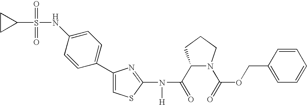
C1(C(=O)N(C2=NC(C3=CC=C(NS(=O)(=O)C4CC4)C=C3)=CS2)[H])N(C(=O)OCC2=CC=CC=C2)CCC1
